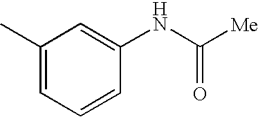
CC1=CC=CC(NC([Me])=O)=C1
